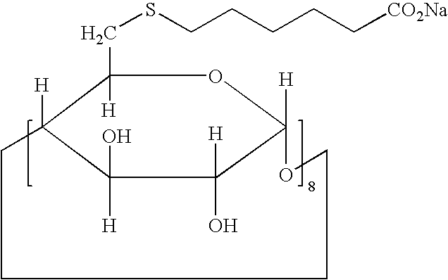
C1(CSCCCCC[CO2Na])([H])C2([H])C([H])(O)C([H])(O)C([H])(O1)OCCCC2
